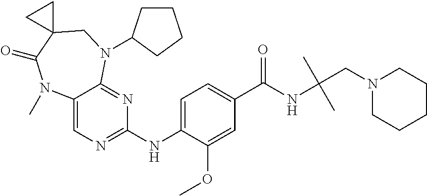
C1(NC2=NC=C3C(=N2)N(C2CCCC2)CC2(C(=O)N3C)CC2)=CC=C(C(NC(CN2CCCCC2)(C)C)=O)C=C1OC
